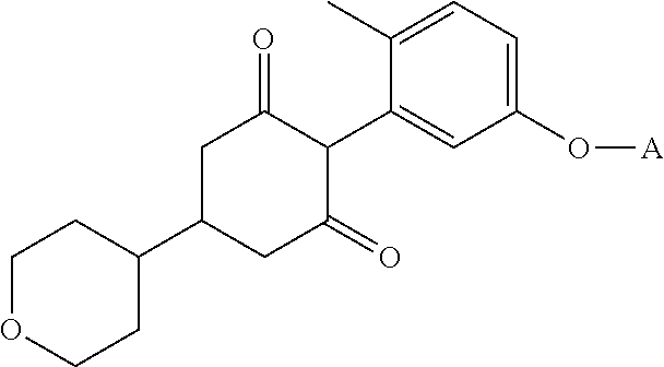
C1C(C2CCOCC2)CC(=O)C(C2=CC(O[A])=CC=C2C)C1=O
